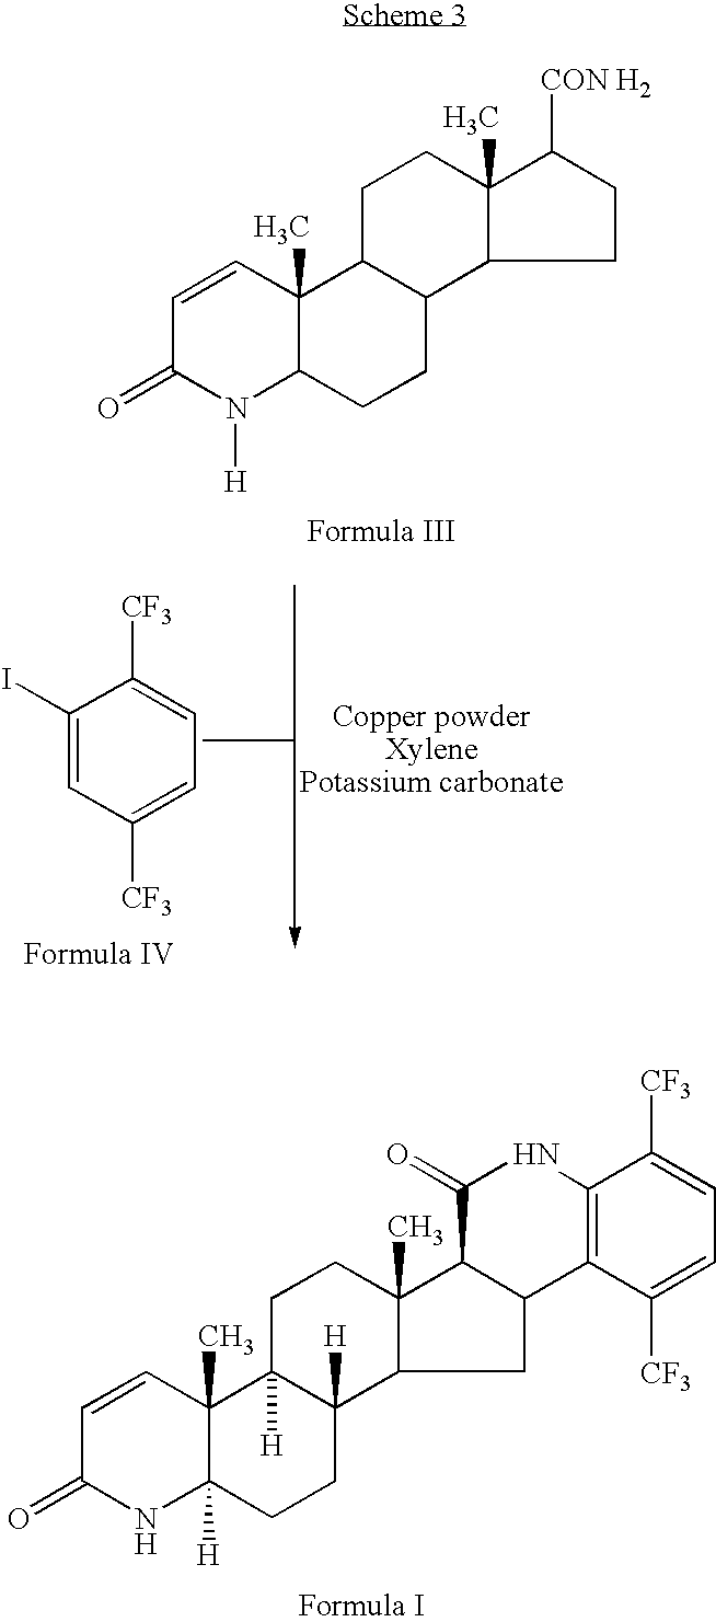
C1=CC(=O)N([H])C2C1(C)C1C(CC2)C2CCC([CON H2])C2(C)CC1.C1=C([CF3])C=C(I)C([CF3])=C1.C1=CC(=O)NC2([H])C1(C)C1([H])C([H])(CC2)C2CC3C(C2(C)CC1)C(=O)NC1=C3C([CF3])=CC=C1[CF3]
